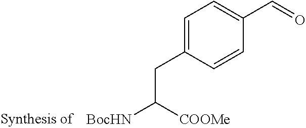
C1=C(CC([COOMe])[BocHN])C=CC(C=O)=C1
